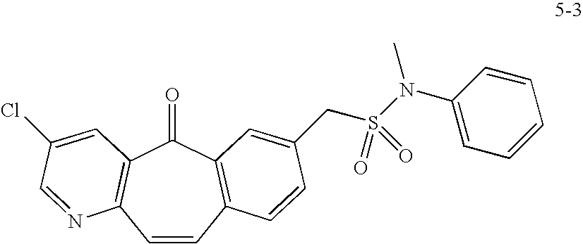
C1=CC2=C(C(=O)C3=C1N=CC(Cl)=C3)C=C(CS(N(C1=CC=CC=C1)C)(=O)=O)C=C2
